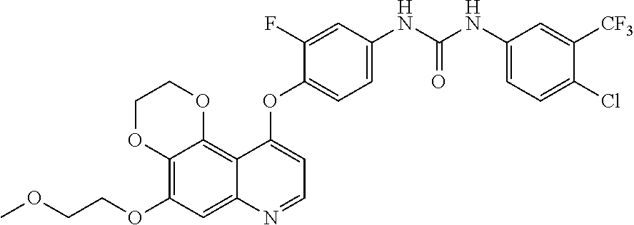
C12=C(OCCOC)C=C3C(=C1OCCO2)C(OC1=CC=C(NC(NC2=CC=C(Cl)C([CF3])=C2)=O)C=C1F)=CC=N3
